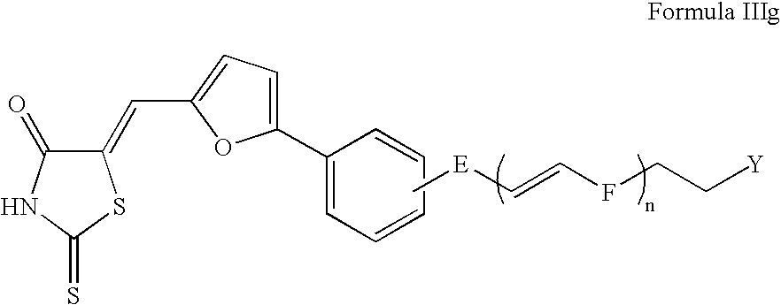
C1(=CC2=CC=C(C3=CC=CC=C3)O2)C(=O)NC(=S)S1.C[E]C=CFCC[Y]
